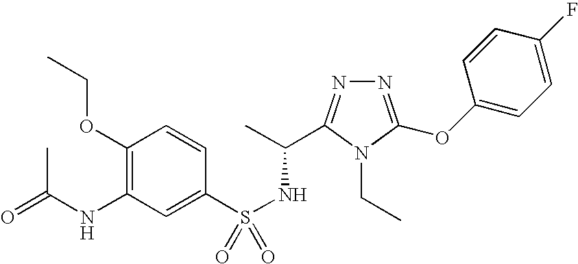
N1=C(OC2=CC=C(F)C=C2)N(CC)C(C(C)NS(=O)(C2=CC(NC(=O)C)=C(OCC)C=C2)=O)=N1
